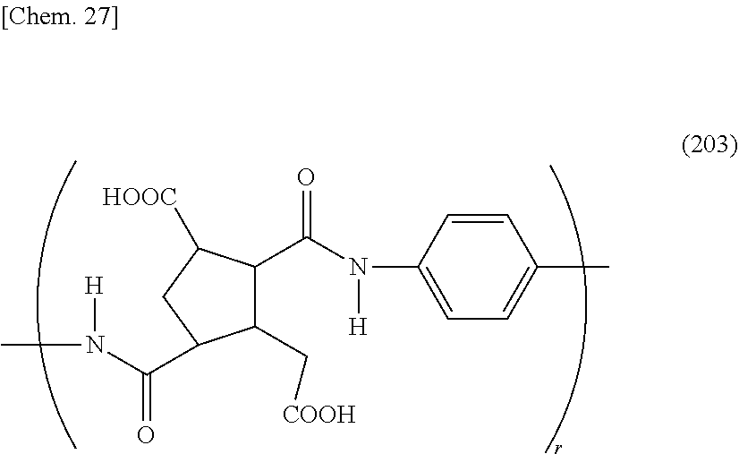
C1(C(N([H])C2=CC=C(C)C=C2)=O)C(C[COOH])C(C(N([H])C)=O)CC1[HOOC]
